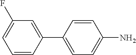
C1=CC(C2=CC=C(N)C=C2)=CC(F)=C1
